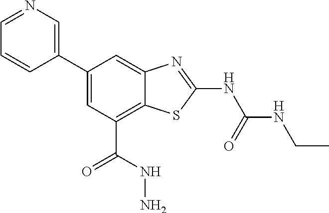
C1(C2=CN=CC=C2)=CC(C(NN)=O)=C2C(=C1)N=C(NC(NCC)=O)S2
